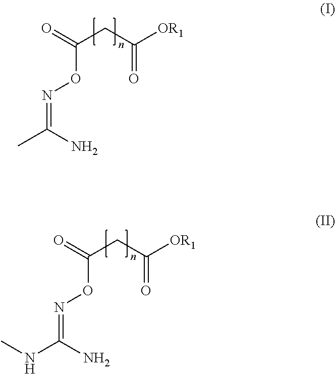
C(ON=C(C)N)(=O)CC([OR1])=O.C(ON=C(NC)N)(=O)CC([OR1])=O
